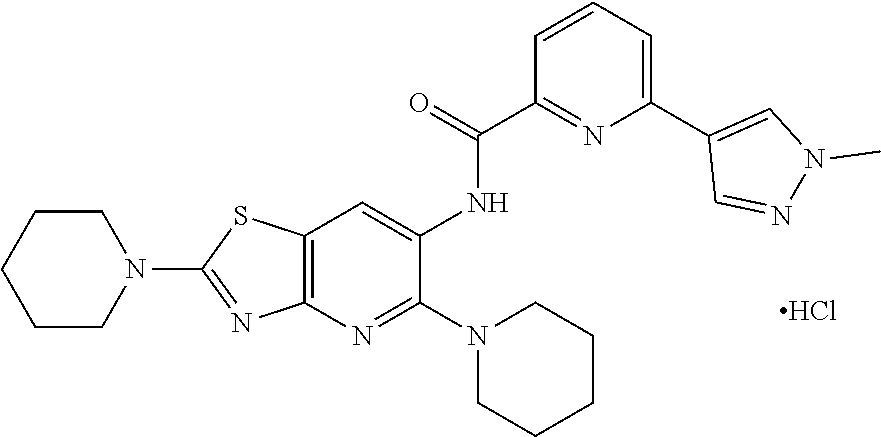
C1(N2CCCCC2)=NC2=C(S1)C=C(NC(C1=NC(C3=CN(C)N=C3)=CC=C1)=O)C(N1CCCCC1)=N2.Cl
